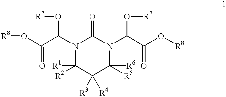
N1(C(C(O[R8])=O)O[R7])C([R2])([R1])C([R3])([R4])C([R5])([R6])N(C(C(O[R8])=O)O[R7])C1=O
